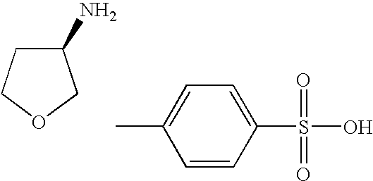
C1(N)CCOC1.C1=CC(S(O)(=O)=O)=CC=C1C
